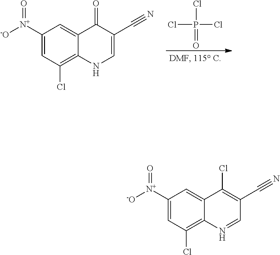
ClP(Cl)(=O)Cl.C1([N+]([-O])=O)=CC(Cl)=C2C(=C1)C(=O)C(C#N)=CN2.C1([N+]([-O])=O)=CC(Cl)=C2C(=C1)C(Cl)=C(C#N)C=N2
